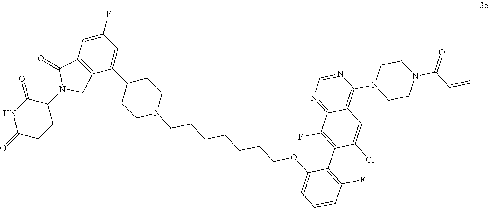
C(=C)C(N1CCN(C2=C3C(=NC=N2)C(F)=C(C2=C(F)C=CC=C2OCCCCCCCN2CCC(C4=CC(F)=CC5=C4CN(C4C(=O)NC(=O)CC4)C5=O)CC2)C(Cl)=C3)CC1)=O
